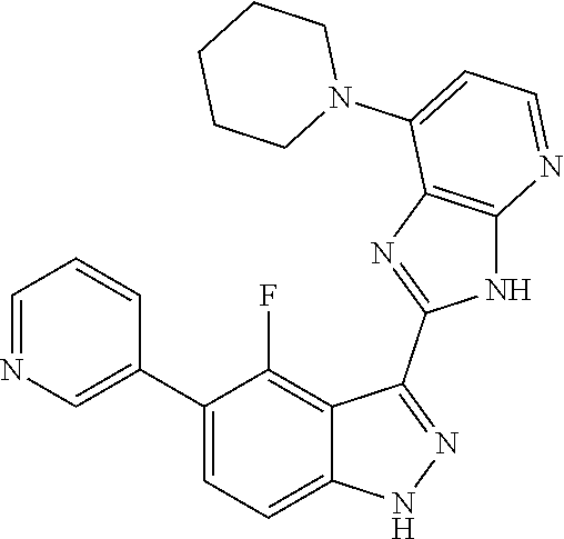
C1=NC=C(C2=CC=C3C(=C2F)C(C2=NC4=C(N2)N=CC=C4N2CCCCC2)=NN3)C=C1
